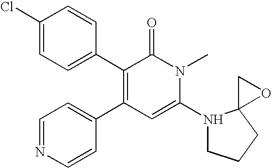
C1=NC=CC(C2=C(C3=CC=C(Cl)C=C3)C(=O)N(C)C(N3CCCC34OC4)=C2)=C1
